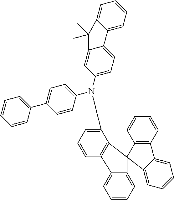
C12=CC=CC=C1C(C)(C)C1=CC(N(C3=CC=C(C4=CC=CC=C4)C=C3)C3=CC=CC4=C3C3(C5=CC=CC=C45)C4=C(C=CC=C4)C4=CC=CC=C34)=CC=C21
